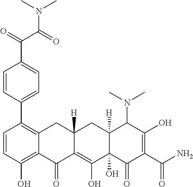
C1=CC(O)=C2C(=C1C1=CC=C(C(C(N(C)C)=O)=O)C=C1)CC1([H])C(=C(O)C3(O)C([H])(C1)C(N(C)C)C(O)=C(C(N)=O)C3=O)C2=O
